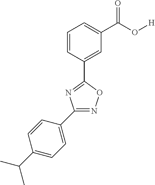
C1(C2=CC=C(C(C)C)C=C2)=NOC(C2=CC(C(=O)O[H])=CC=C2)=N1
